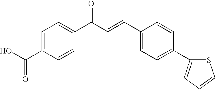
C1=C(C(O)=O)C=CC(C(=O)C=CC2=CC=C(C3=CC=CS3)C=C2)=C1
